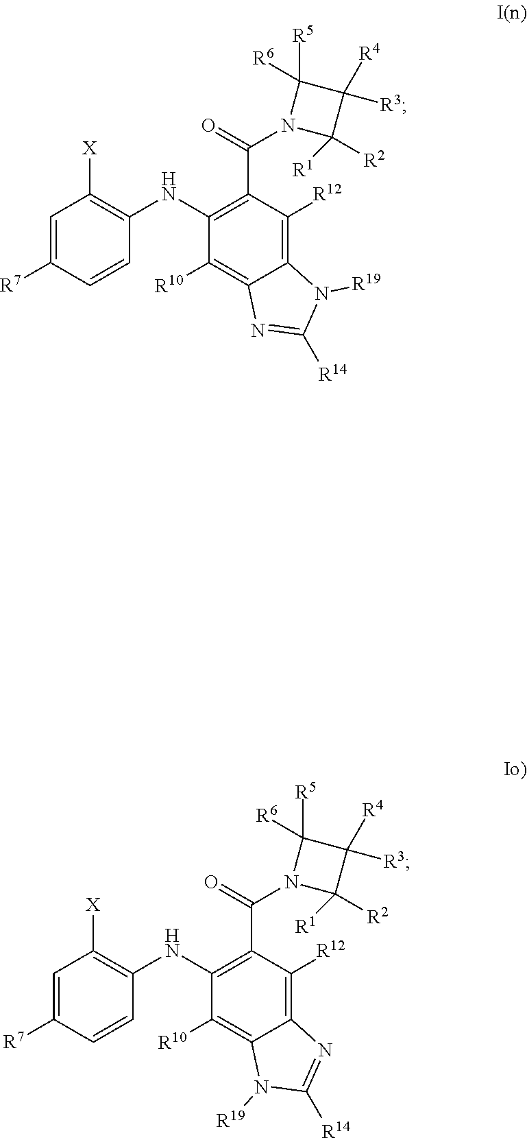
C1=C([R7])C=CC(NC2=C(C(=O)N3C([R1])([R2])C([R4])([R3])C3([R5])[R6])C([R12])=C3C(=C2[R10])N=C([R14])N3[R19])=C1[X].C1=C([R7])C=CC(NC2=C(C(=O)N3C([R1])([R2])C([R4])([R3])C3([R5])[R6])C([R12])=C3C(=C2[R10])N([R19])C([R14])=N3)=C1[X]
